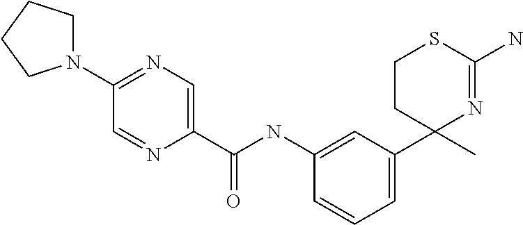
C1(C(NC2=CC(C3(C)N=C(N)SCC3)=CC=C2)=O)=CN=C(N2CCCC2)C=N1
